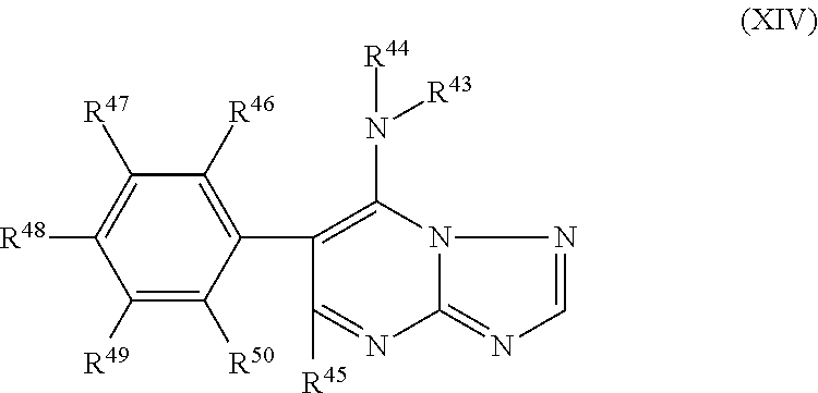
C1(C2=C(N([R44])[R43])N3C(=NC=N3)N=C2[R45])=C([R46])C([R47])=C([R48])C([R49])=C1[R50]
